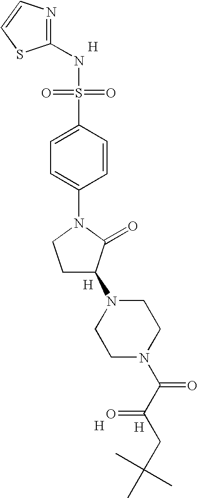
[H].N1=C(NS(=O)(=O)C2=CC=C(N3CCC(N4CCN(C(C(=O)CC(C)(C)C)=O)CC4)C3=O)C=C2)SC=C1.[H].[H].[H]
